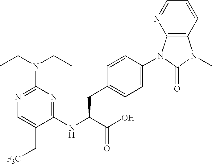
N1=C(N(CC)CC)N=C(NC(C(O)=O)CC2=CC=C(N3C4=C(N(C)C3=O)C=CC=N4)C=C2)C(C[F3C])=C1
